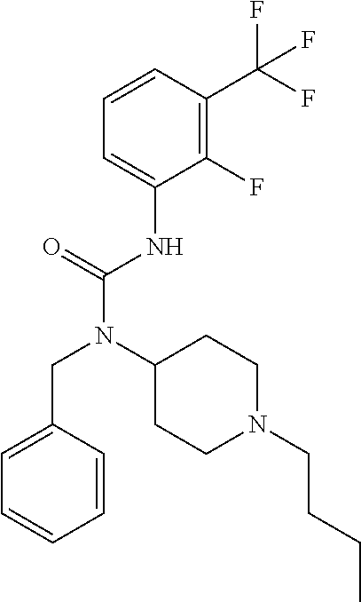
C1=C(CN(C(NC2=CC=CC(C(F)(F)F)=C2F)=O)C2CCN(CCCC)CC2)C=CC=C1
